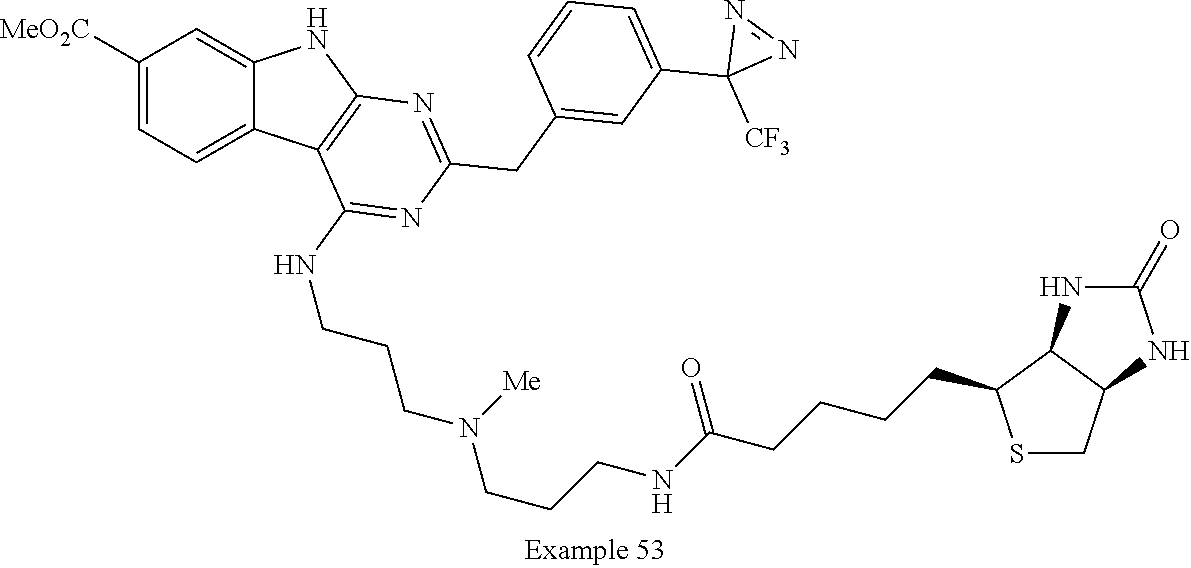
C1([MeO2C])=CC=C2C(=C1)NC1=C2C(NCCCN(CCCNC(CCCCC2SCC3C2NC(=O)N3)=O)[Me])=NC(CC2=CC(C3([CF3])N=N3)=CC=C2)=N1
